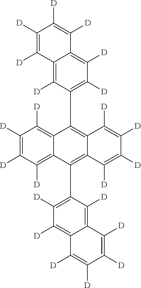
C1([D])=C2C(=C([D])C([D])=C1C1=C3C(=C(C4=C([D])C([D])=C5C(=C4[D])C([D])=C([D])C([D])=C5[D])C4=C([D])C([D])=C([D])C([D])=C41)C([D])=C([D])C([D])=C3[D])C([D])=C([D])C([D])=C2[D]
